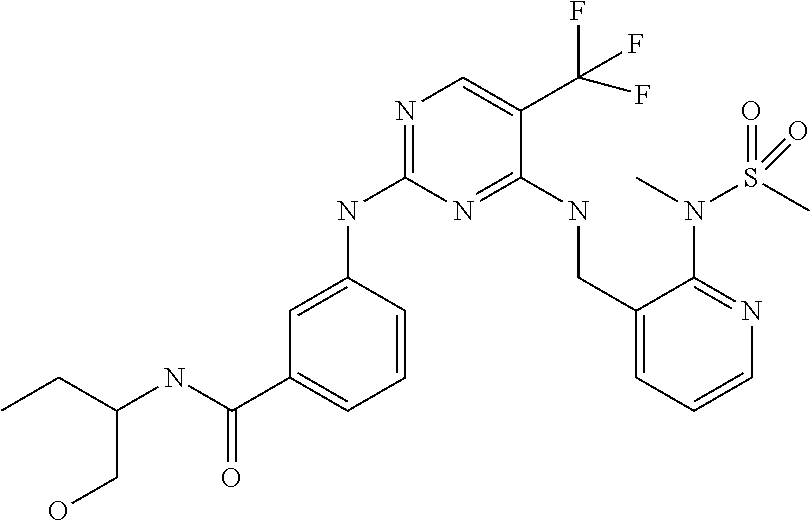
C1(NC2=NC=C(C(F)(F)F)C(NCC3=CC=CN=C3N(S(C)(=O)=O)C)=N2)=CC(C(NC(CC)CO)=O)=CC=C1
